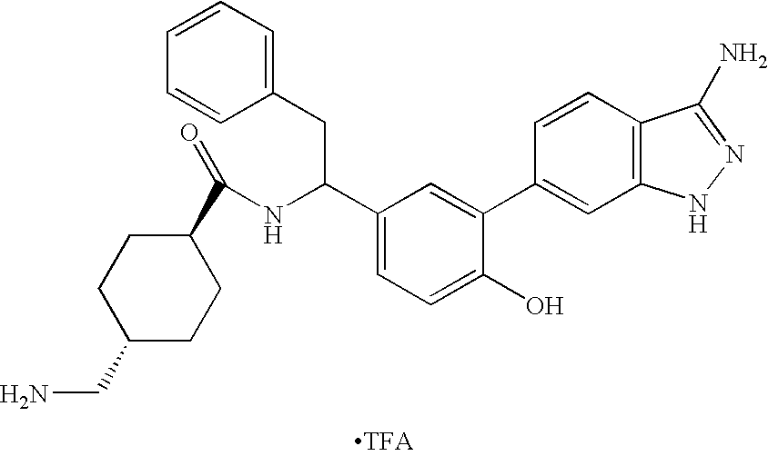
C1=CC=C(CC(NC(=O)C2CCC(CN)CC2)C2=CC=C(O)C(C3=CC4=C(C=C3)C(N)=NN4)=C2)C=C1.[TFA]
